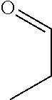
C(CC)=O
